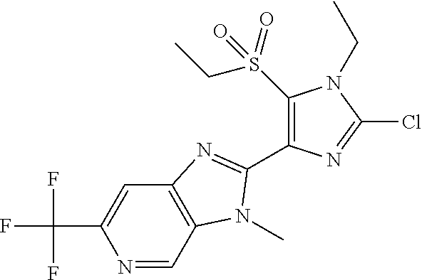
N1=CC2=C(C=C1C(F)(F)F)N=C(C1=C(S(CC)(=O)=O)N(CC)C(Cl)=N1)N2C
